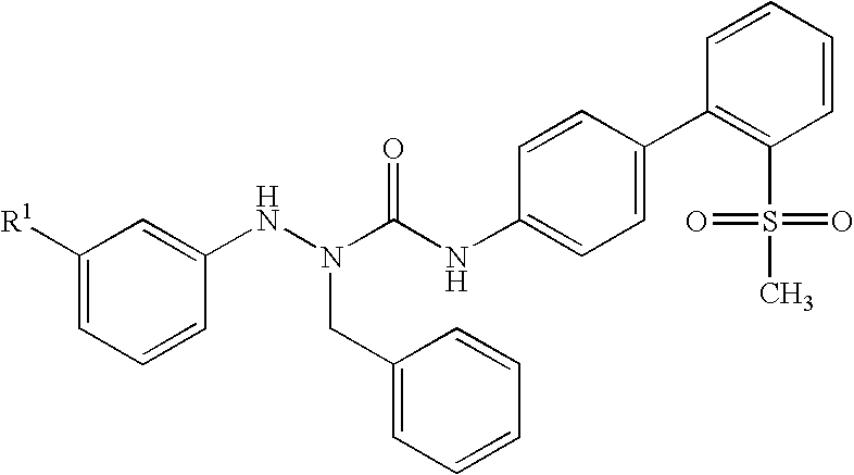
C1([R1])=CC=CC(NN(CC2=CC=CC=C2)C(NC2=CC=C(C3=C(S(=O)(=O)C)C=CC=C3)C=C2)=O)=C1
